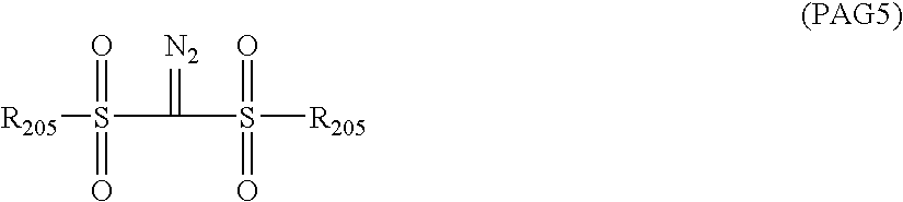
[R205]S(C(S([R205])(=O)=O)=[N2])(=O)=O
